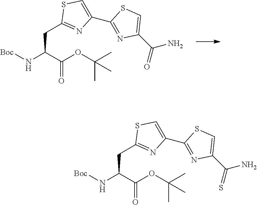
[Boc]NC(C(OC(C)(C)C)=O)CC1=NC(C2=NC(C(=O)N)=CS2)=CS1.[Boc]NC(C(OC(C)(C)C)=O)CC1=NC(C2=NC(C(=S)N)=CS2)=CS1
